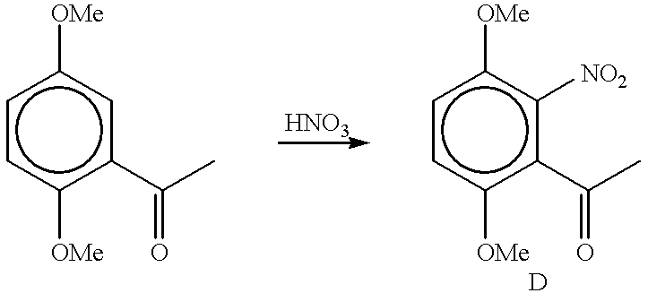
c1cc([OMe])c(C(C)=O)cc1[OMe].c1cc([OMe])c(C(C)=O)c([NO2])c1[OMe]
